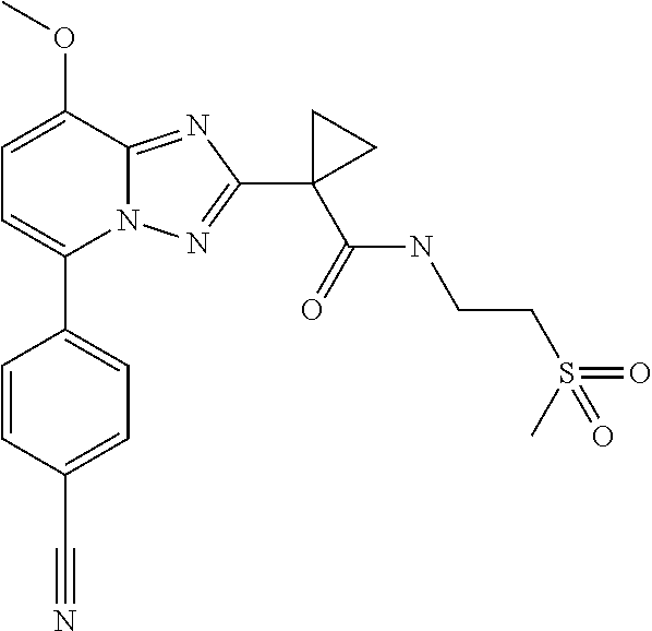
C1=C(OC)C2=NC(C3(C(=O)NCCS(=O)(C)=O)CC3)=NN2C(C2=CC=C(C#N)C=C2)=C1
